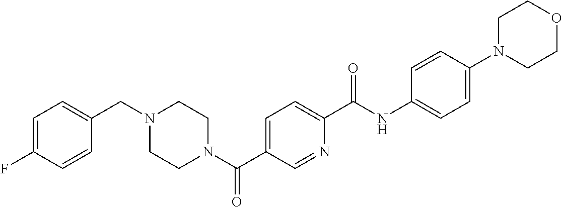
C1(F)=CC=C(CN2CCN(C(C3=CC=C(C(NC4=CC=C(N5CCOCC5)C=C4)=O)N=C3)=O)CC2)C=C1
